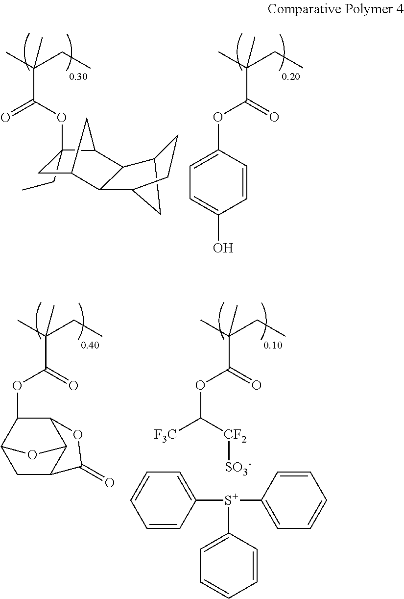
C1(CC)(OC(=O)C(C)(CC)C)CC2C3C(C4CC3CC4)C1C2.O=C(OC1=CC=C(O)C=C1)C(C)(CC)C.[S+](C1=CC=CC=C1)(C1=CC=CC=C1)C1=CC=CC=C1.O(C(=O)C(C)(CC)C)C1C2C3C(CC1O3)C(=O)O2.C(OC(=O)C(C)(CC)C)([F3C])[CF2][SO3-]
